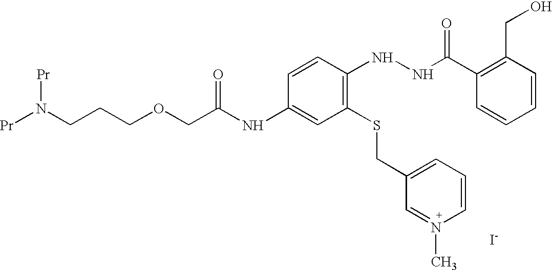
C1(NC(COCCCN([Pr])[Pr])=O)=CC(SCC2=CC=CN(C)=C2)=C(NNC(C2=C(CO)C=CC=C2)=O)C=C1.[I-]
